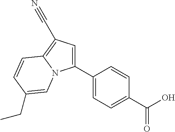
C1(C2=CC=C(C(O)=O)C=C2)=CC(C#N)=C2N1C=C(CC)C=C2
